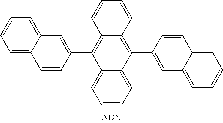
C1=C2C(=CC=C1)C=C(C1=C3C(=C(C4=CC5=CC=CC=C5C=C4)C4=CC=CC=C14)C=CC=C3)C=C2
